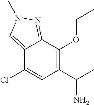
C12=CN(C)N=C1C(OCC)=C(C(C)N)C=C2Cl
